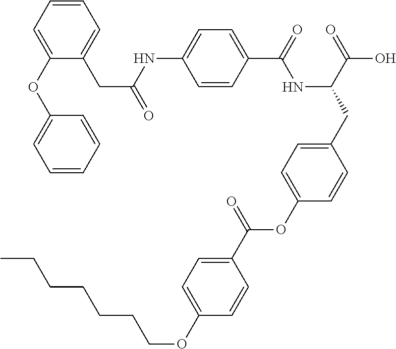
C1=CC(C(=O)NC(CC2=CC=C(OC(C3=CC=C(OCCCCCCC)C=C3)=O)C=C2)C(=O)O)=CC=C1NC(CC1=CC=CC=C1OC1=CC=CC=C1)=O
